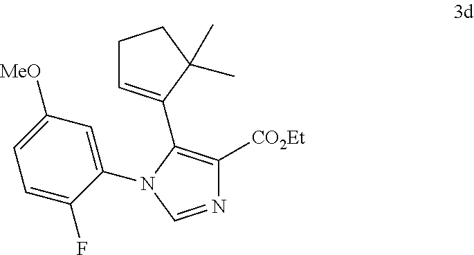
C1(N2C=NC([CO2Et])=C2C2=CCCC2(C)C)=CC([MeO])=CC=C1F
